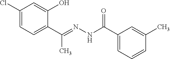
C1(Cl)=CC=C(C(=NNC(C2=CC=CC(C)=C2)=O)C)C(O)=C1
